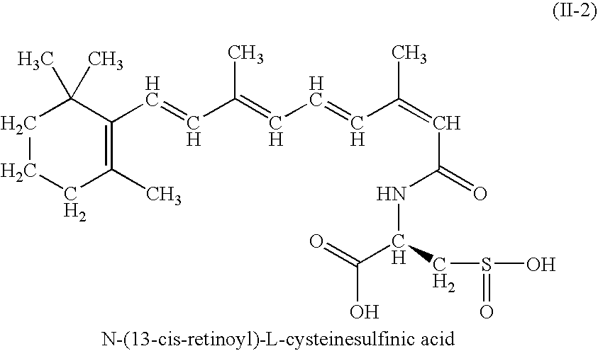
C1CCC(C)=C(C=CC(=CC=CC(=CC(=O)NC(C(=O)O)CS(=O)O)C)C)C1(C)C
